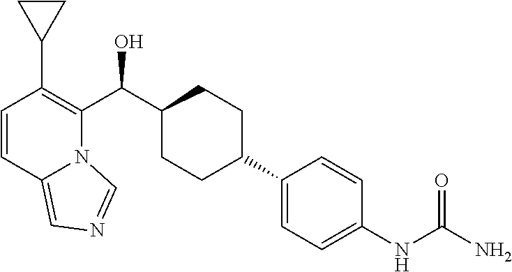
C1=CC2=CN=CN2C(C(C2CCC(C3=CC=C(NC(N)=O)C=C3)CC2)O)=C1C1CC1
